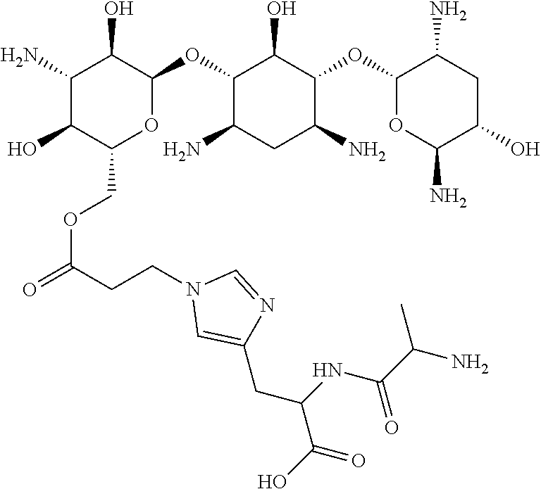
C1(N)C(O)C(COC(CCN2C=C(CC(NC(=O)C(N)C)C(=O)O)N=C2)=O)OC(OC2C(N)CC(N)C(OC3OC(N)C(O)CC3N)C2O)C1O
